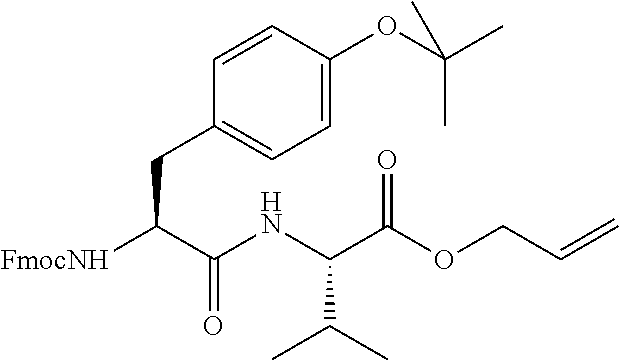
C(C(C(NC(C(OCC=C)=O)C(C)C)=O)[FmocNH])C1=CC=C(OC(C)(C)C)C=C1
